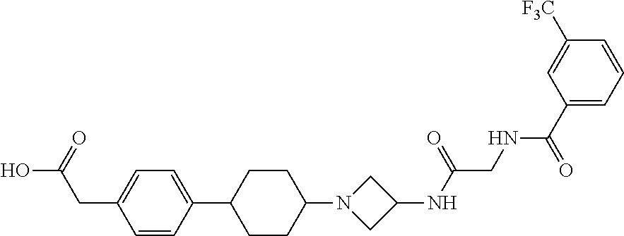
C1=CC(C2CCC(N3CC(NC(CNC(C4=CC=CC([F3C])=C4)=O)=O)C3)CC2)=CC=C1CC(=O)O
